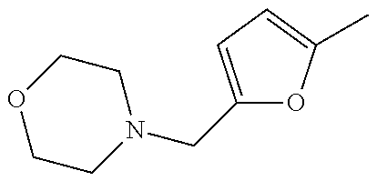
C1CN(CC2=CC=C(C)O2)CCO1
